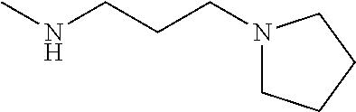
CNCCCN1CCCC1
